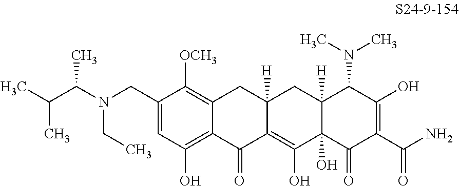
C1=C(CN(C(C)C(C)C)CC)C([OCH3])=C2C(=C1O)C(=O)C1=C(O)C3(O)C([H])(CC1([H])C2)C(N(C)C)C(O)=C(C(N)=O)C3=O
